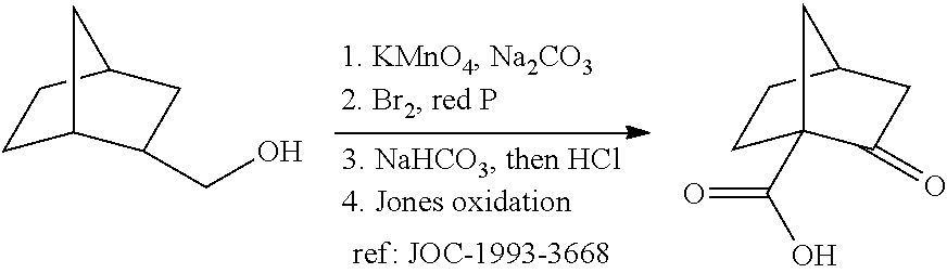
C1C2C(CO)CC(C1)C2.C1C2(C(=O)O)C(=O)CC(C1)C2
